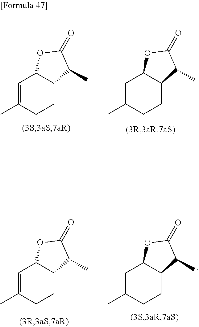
C1=C(C)CCC2C1OC(=O)C2C.C1=C(C)CCC2C1OC(=O)C2C.C1=C(C)CCC2C1OC(=O)C2C.C1=C(C)CCC2C1OC(=O)C2C
